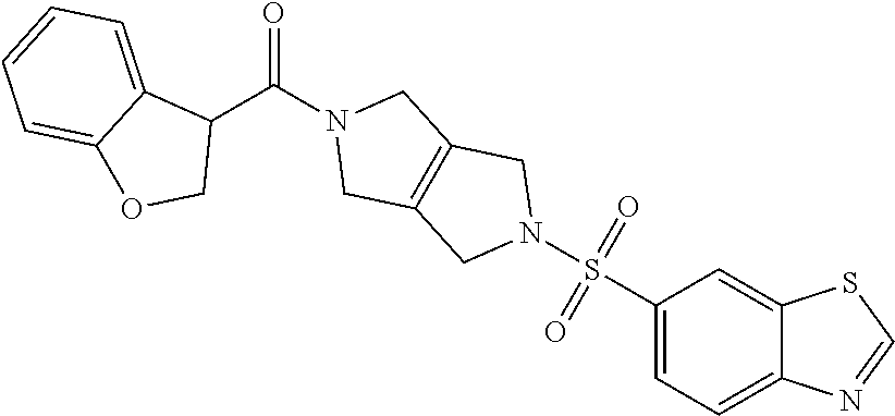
C1(S(N2CC3=C(C2)CN(C(C2C4=CC=CC=C4OC2)=O)C3)(=O)=O)=CC=C2C(=C1)SC=N2
